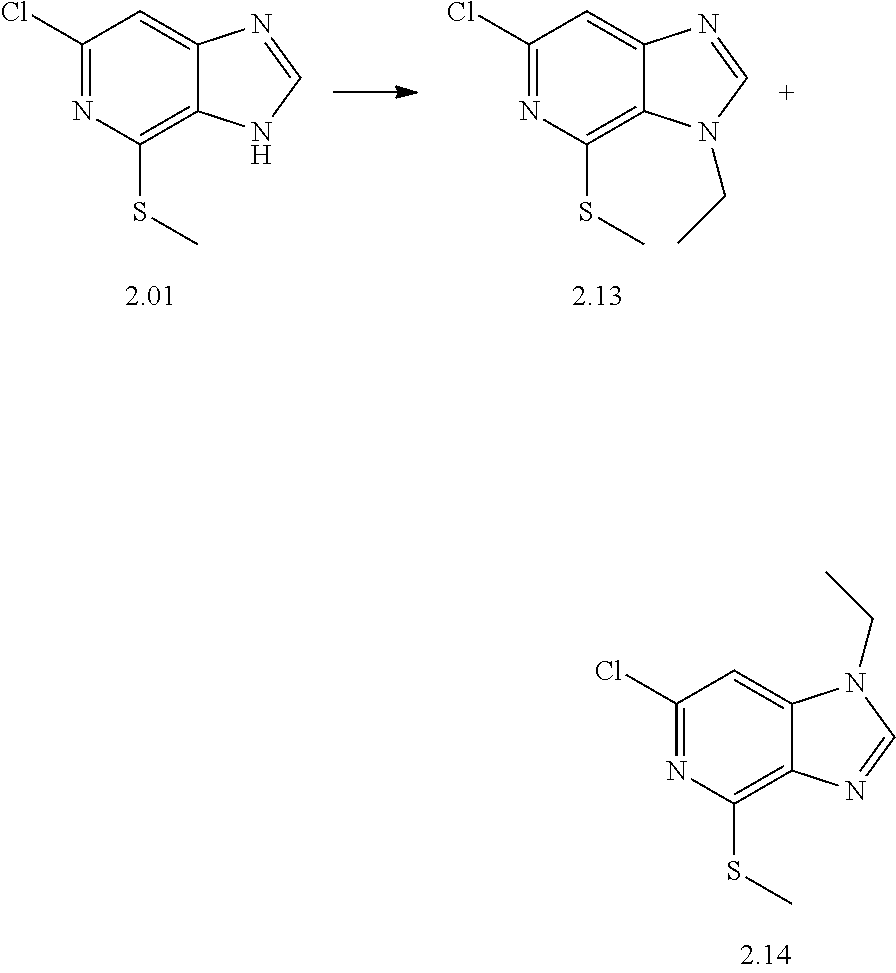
C1(Cl)=NC(SC)=C2C(=C1)N=CN2.C1(Cl)=NC(SC)=C2C(=C1)N=CN2CC.C1(Cl)=NC(SC)=C2C(=C1)N(CC)C=N2
